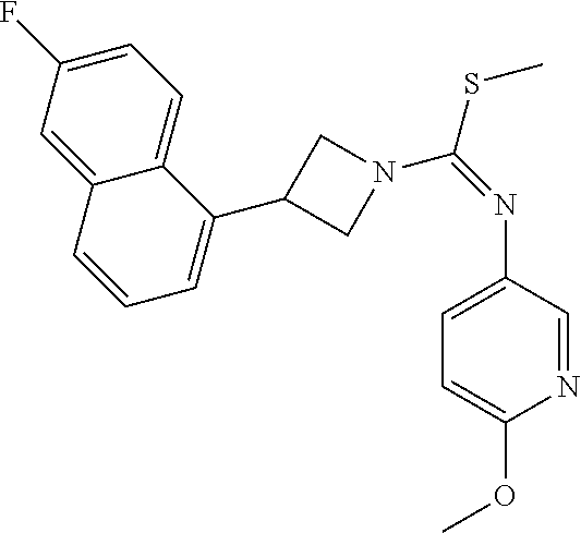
C1=C(F)C=C2C(=C1)C(C1CN(C(=NC3=CC=C(OC)N=C3)SC)C1)=CC=C2
